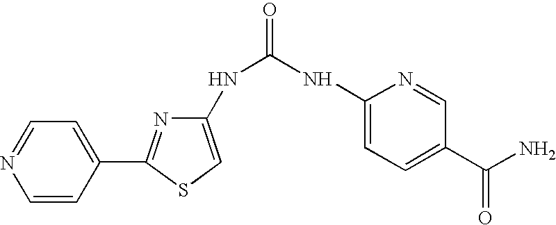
C1(NC(=O)NC2=CC=C(C(N)=O)C=N2)=CSC(C2=CC=NC=C2)=N1
